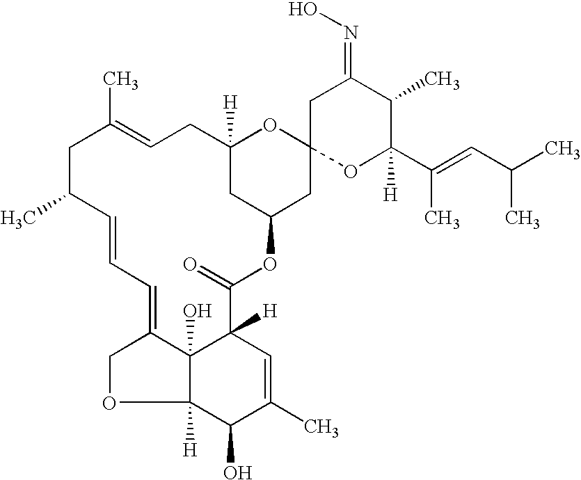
C12(O)C3([H])C(O)C(C)=CC1([H])C(=O)OC1CC4(OC([H])(C1)CC=C(C)CC(C)C=CC=C2CO3)OC(C(=CC(C)C)C)([H])C(C)C(=NO)C4
